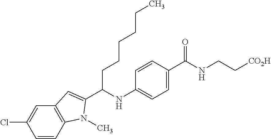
C1=C(C(NCC[CO2H])=O)C=CC(NC(CCCCCC)C2=CC3=C(C=CC(Cl)=C3)N2C)=C1
